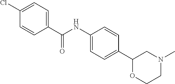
C1(NC(C2=CC=C(Cl)C=C2)=O)=CC=C(C2OCCN(C)C2)C=C1
